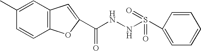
C1(C)=CC2=C(C=C1)OC(C(NNS(=O)(=O)C1=CC=CC=C1)=O)=C2
